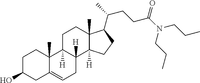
C1C(O)CC2=CCC3([H])C([H])(C2(C)C1)CCC1(C)C3([H])CCC1C(C)CCC(N(CCC)CCC)=O
